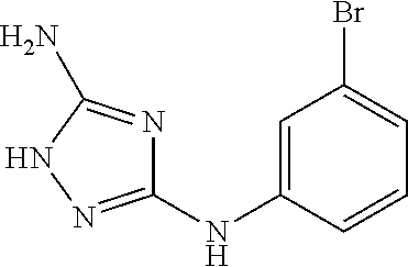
C1=C(NC2=NNC(N)=N2)C=CC=C1Br
